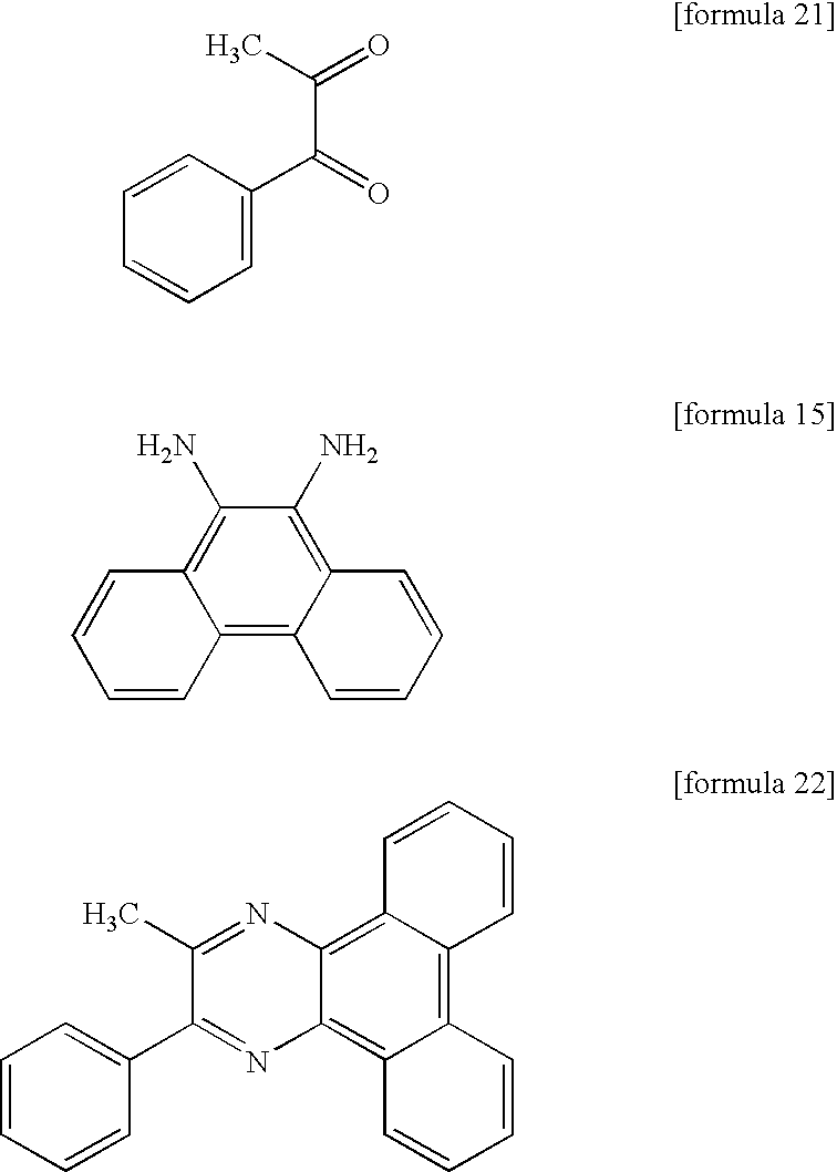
C1=C(C(C(C)=O)=O)C=CC=C1.C12=C3C(=C(N)C(N)=C1C=CC=C2)C=CC=C3.C12=C3C(=C4C(=C1C=CC=C2)N=C(C1=CC=CC=C1)C(C)=N4)C=CC=C3
